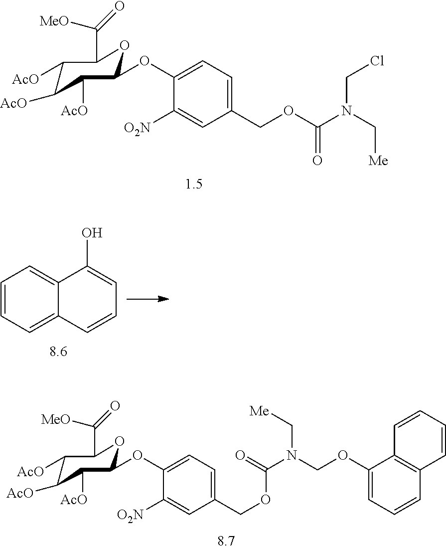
C1([AcO])C([AcO])C([AcO])C(OC2=CC=C(COC(N(C[Me])CCl)=O)C=C2[O2N])OC1C([MeO])=O.C12=CC=CC=C1C=CC=C2O.C1([AcO])C([AcO])C([AcO])C(OC2=CC=C(COC(N(COC3=CC=CC4=C3C=CC=C4)C[Me])=O)C=C2[O2N])OC1C([MeO])=O
